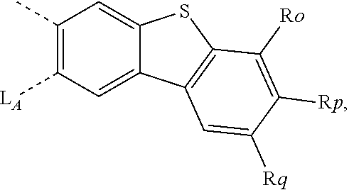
C1(C)=C([LA])C=C2C(=C1)SC1=C2C=C([Rq])C([Rp])=C1[Ro]
